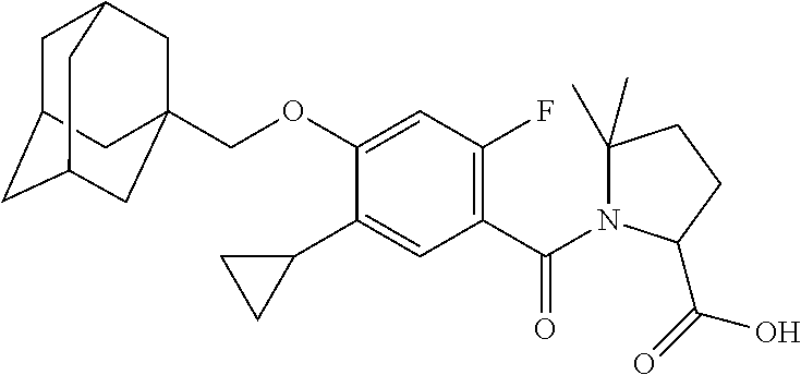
C1C2CC3CC(COC4=CC(F)=C(C(=O)N5C(C)(C)CCC5C(=O)O)C=C4C4CC4)(CC1C3)C2
